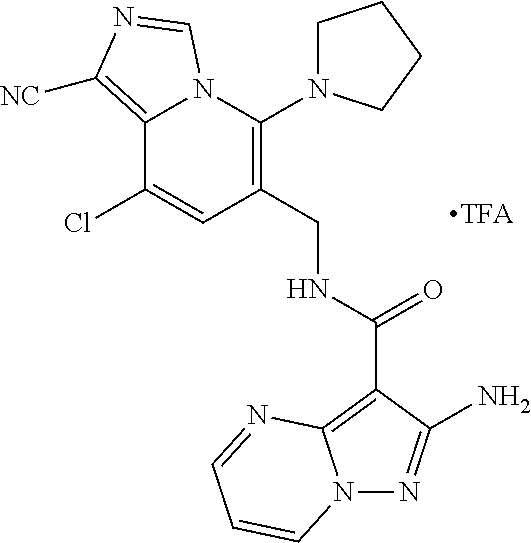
C1(CNC(=O)C2=C3N(N=C2N)C=CC=N3)=C(N2CCCC2)N2C(=C([NC])N=C2)C(Cl)=C1
